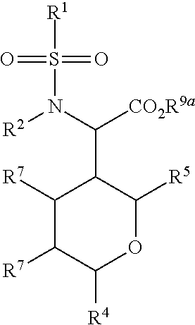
S(N(C([CO2R9a])C1C([R7])C([R7])C([R4])OC1[R5])[R2])([R1])(=O)=O
